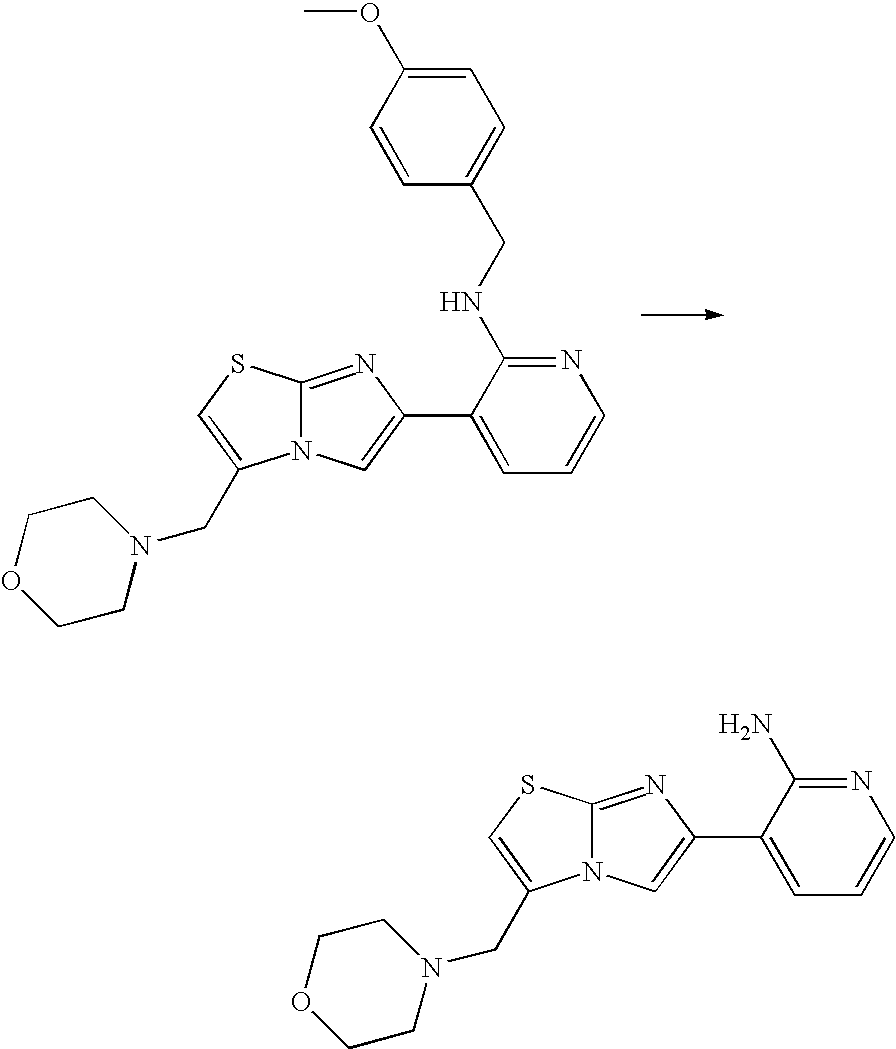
C12=NC(C3=CC=CN=C3NCC3=CC=C(OC)C=C3)=CN1C(CN1CCOCC1)=CS2.C12=NC(C3=CC=CN=C3N)=CN1C(CN1CCOCC1)=CS2
